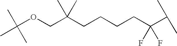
C(C(CCCCC(C(C)C)(F)F)(C)C)OC(C)(C)C
